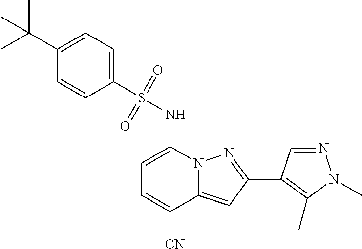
C1=C(NS(C2=CC=C(C(C)(C)C)C=C2)(=O)=O)N2C(=CC(C3=C(C)N(C)N=C3)=N2)C([CN])=C1
